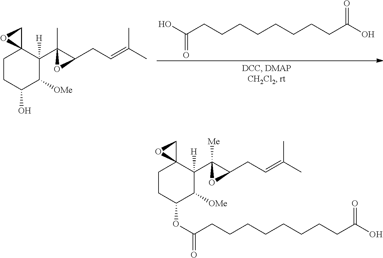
C1CC(O)C([OMe])C([H])(C2(C)C(CC=C(C)C)O2)C12CO2.C(CCCCCCCCC(O)=O)(O)=O.C(CCCCCCCCC(O)=O)(=O)OC1CCC2(CO2)C([H])(C2([Me])C(CC=C(C)C)O2)C1[OMe]
